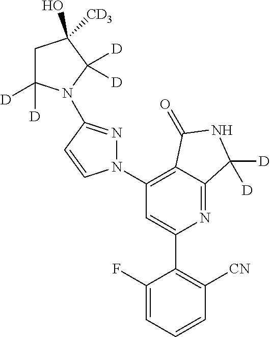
C1(C2=C([CN])C=CC=C2F)=CC(N2N=C(N3C([D])([D])CC(O)([CD3])C3([D])[D])C=C2)=C2C(=N1)C([D])([D])NC2=O
